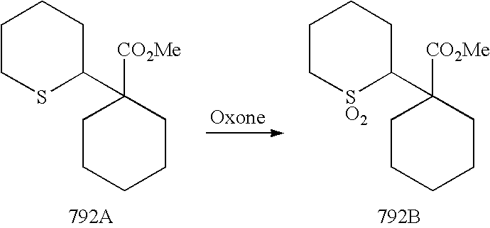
C1C[SO2]C(C2([CO2Me])CCCCC2)CC1.[792B].C1CSC(C2([CO2Me])CCCCC2)CC1
